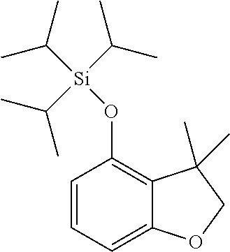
C1=CC=C2C(=C1O[Si](C(C)C)(C(C)C)C(C)C)C(C)(C)CO2
